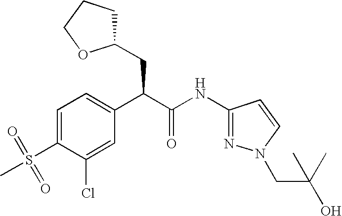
C1=C(S(=O)(C)=O)C(Cl)=CC(C(C(NC2=NN(CC(O)(C)C)C=C2)=O)CC2CCCO2)=C1
